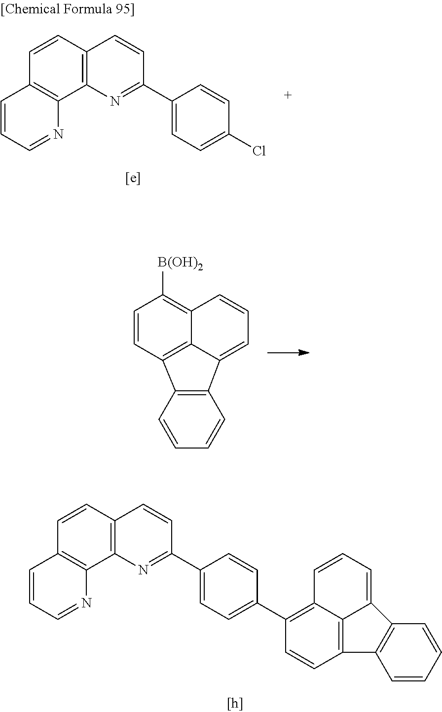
C1=CC2=C3C(=C1[B(OH)2])C=CC=C3C1=C2C=CC=C1.C12=C(C3=C(C=C1)C=CC(C1=CC=C(C4=C5C6=C(C=C4)C4=C(C6=CC=C5)C=CC=C4)C=C1)=N3)N=CC=C2.C12=C(C3=C(C=C1)C=CC(C1=CC=C(Cl)C=C1)=N3)N=CC=C2
